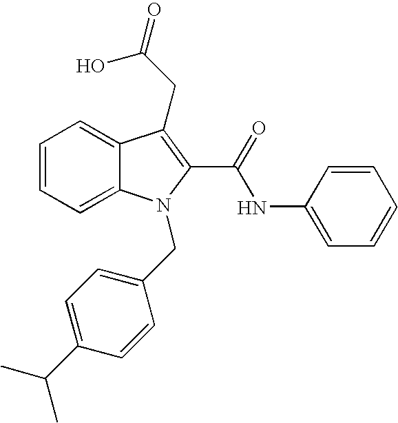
C1=CC=C2C(=C1)C(CC(=O)O)=C(C(=O)NC1=CC=CC=C1)N2CC1=CC=C(C(C)C)C=C1
